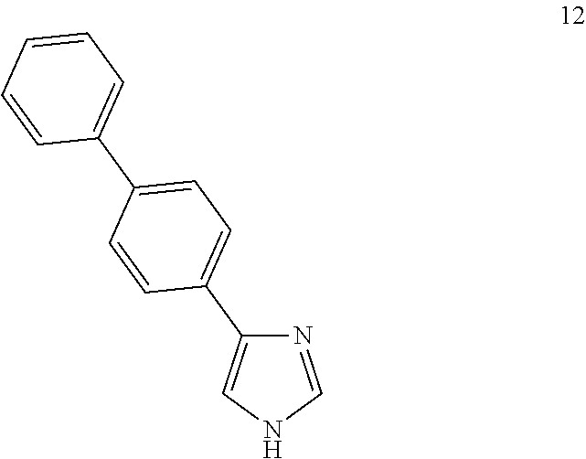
N1=CNC=C1C1=CC=C(C2=CC=CC=C2)C=C1
